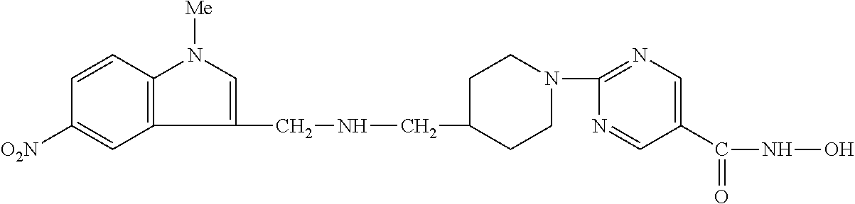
C1CN(C2=NC=C(C(=O)NO)C=N2)CCC1CNCC1=CN([Me])C2=C1C=C([O2N])C=C2
